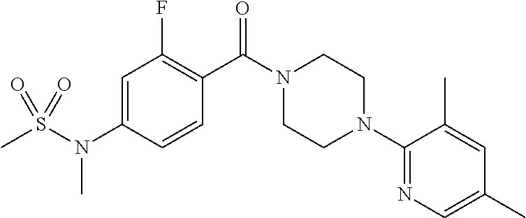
C1=C(N(S(C)(=O)=O)C)C=CC(C(N2CCN(C3=NC=C(C)C=C3C)CC2)=O)=C1F
